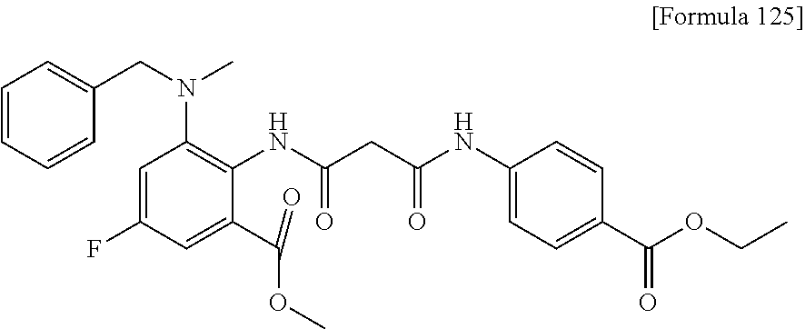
C1=CC=CC(CN(C)C2=C(NC(CC(NC3=CC=C(C(=O)OCC)C=C3)=O)=O)C(C(OC)=O)=CC(F)=C2)=C1
